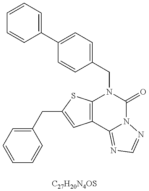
C1(C2=CC=CC=C2)=CC=C(CN2C3=C(C4=NC=NN4C2=O)C=C(CC2=CC=CC=C2)S3)C=C1.[C27H20N4OS]
